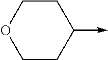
C1CC(->C)CCO1
